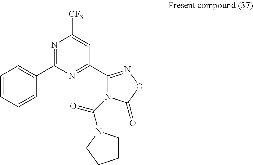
N1=C(C2=CC=CC=C2)N=C(C2=NOC(=O)N2C(=O)N2CCCC2)C=C1[CF3]
